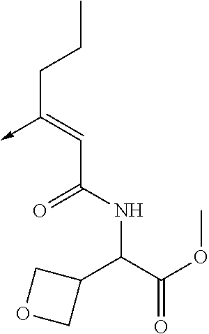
C(C(NC(C(=O)OC)C1COC1)=O)=C(CCC)->C
